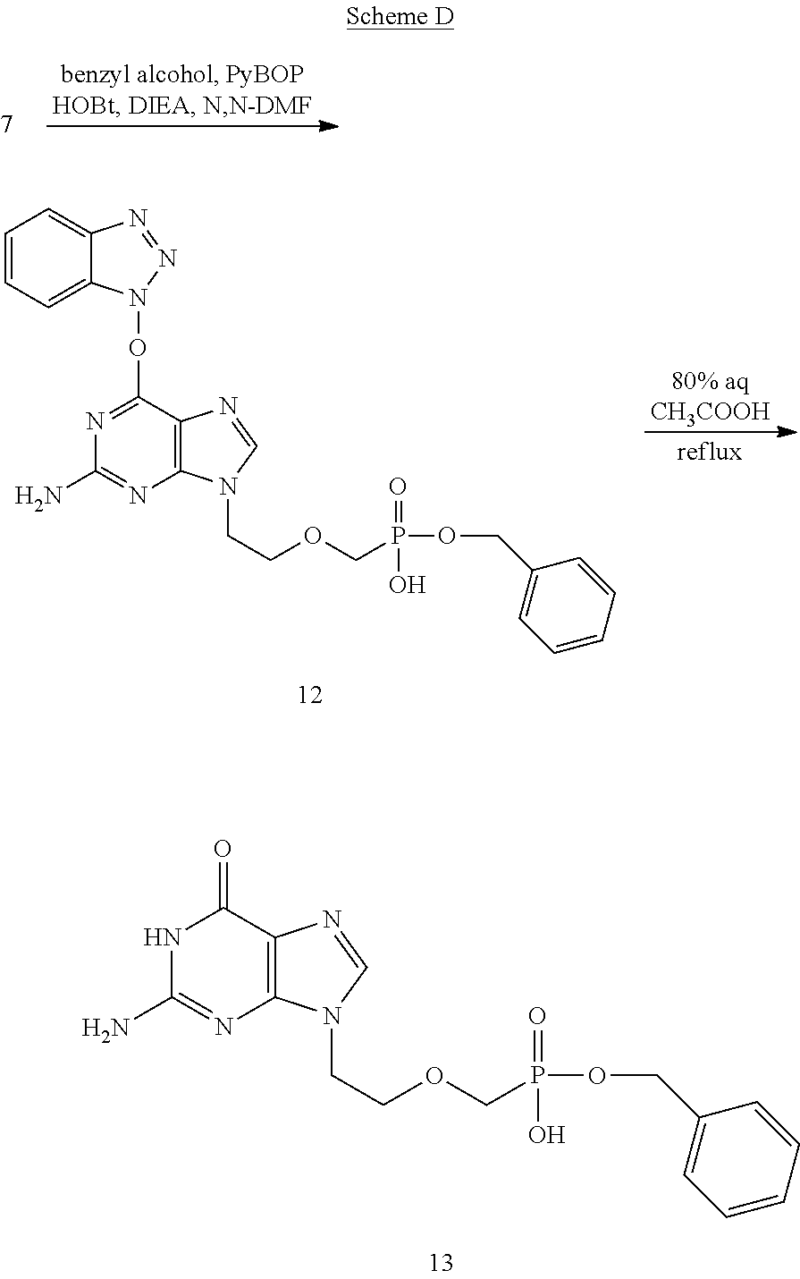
C1=CC=C2C(=C1)N=NN2OC1=NC(N)=NC2=C1N=CN2CCOCP(O)(=O)OCC1=CC=CC=C1.C1(=O)NC(N)=NC2=C1N=CN2CCOCP(O)(=O)OCC1=CC=CC=C1
